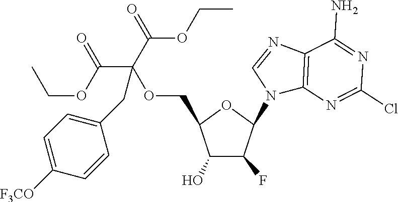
C1(O)C(F)C(N2C3=C(N=C2)C(N)=NC(Cl)=N3)OC1COC(C(OCC)=O)(C(=O)OCC)CC1=CC=C([F3CO])C=C1
